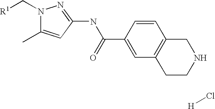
N1(C[R1])C(C)=CC(NC(C2=CC3=C(C=C2)CNCC3)=O)=N1.Cl[H]
